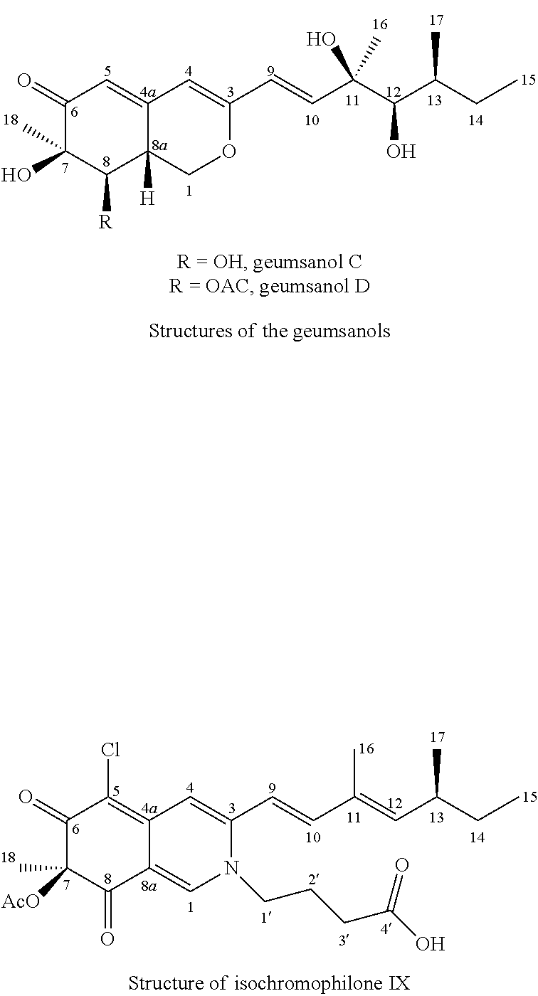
C1(=O)C(O)(C)C([R])C2([H])C(=C1)C=C(C=CC(C(C(CC)C)O)(O)C)OC2.C1(=O)C([AcO])(C)C(=O)C2=CN(CCCC(O)=O)C(C=CC(=CC(CC)C)C)=CC2=C1Cl
